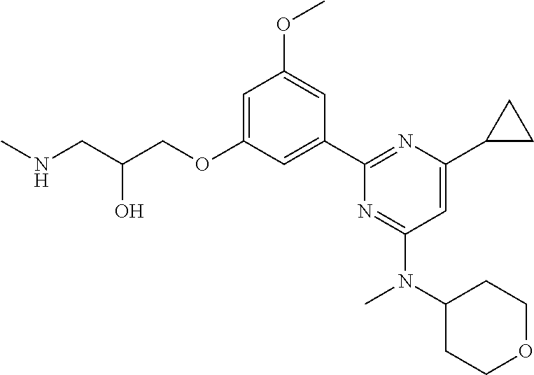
C1=C(OCC(CNC)O)C=C(C2=NC(C3CC3)=CC(N(C3CCOCC3)C)=N2)C=C1OC
